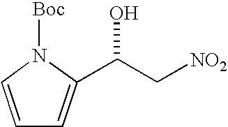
[Boc]N1C=CC=C1C(C[NO2])O
